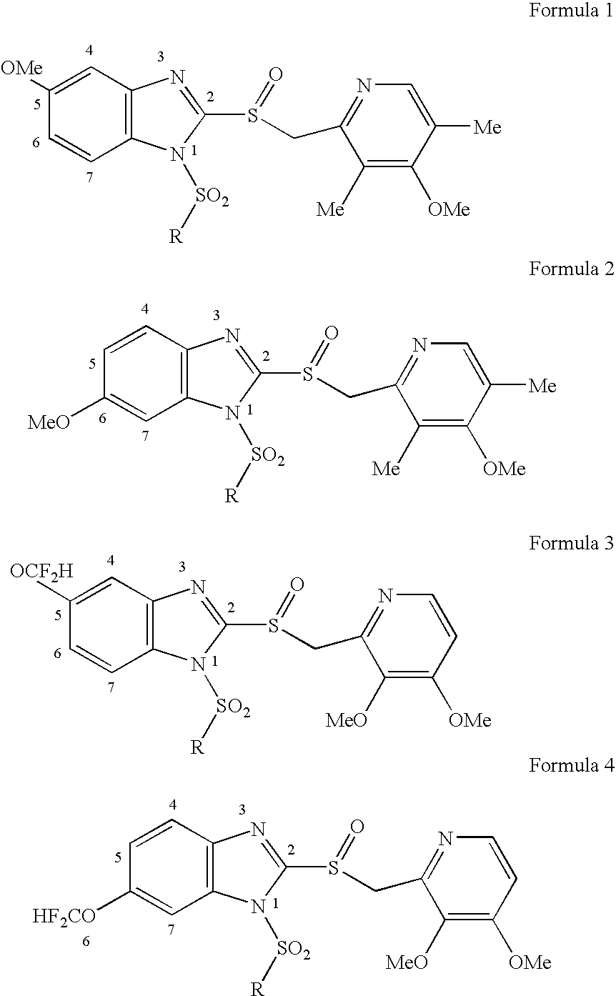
C12=C(C=C([OMe])C=C1)N=C(S(CC1=NC=C([Me])C([OMe])=C1[Me])=O)N2[SO2][R].C12=C(C=CC([MeO])=C1)N=C(S(CC1=NC=C([Me])C([OMe])=C1[Me])=O)N2[SO2][R].C12=C(C=C([OCF2H])C=C1)N=C(S(CC1=NC=CC([OMe])=C1[MeO])=O)N2[SO2][R].C12=C(C=CC([HF2CO])=C1)N=C(S(CC1=NC=CC([OMe])=C1[MeO])=O)N2[SO2][R]
